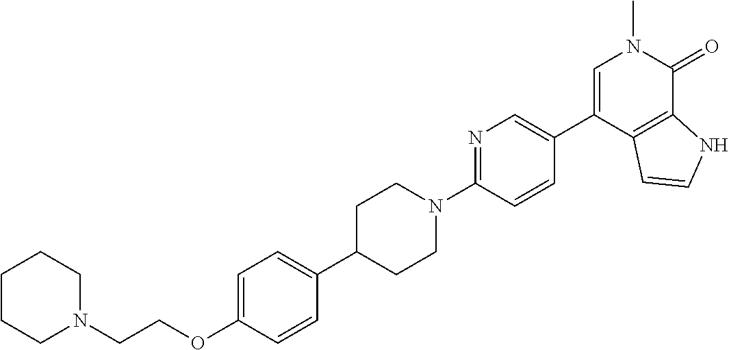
C(OC1=CC=C(C2CCN(C3=NC=C(C4=CN(C)C(=O)C5=C4C=CN5)C=C3)CC2)C=C1)CN1CCCCC1
